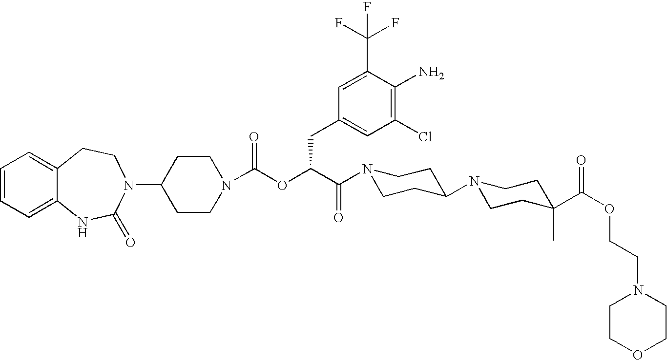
C1(N2C(=O)NC3=CC=CC=C3CC2)CCN(C(OC(C(N2CCC(N3CCC(C(OCCN4CCOCC4)=O)(C)CC3)CC2)=O)CC2=CC(Cl)=C(N)C(C(F)(F)F)=C2)=O)CC1
